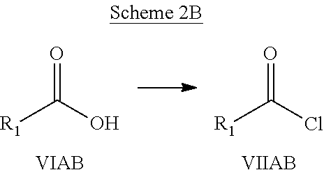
[R1]C(Cl)=O.[VIIAB].[R1]C(O)=O.[VIAB]
